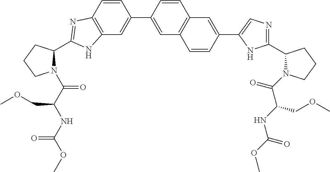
C12=C(C=CC(C3=CC4=C(C=C3)C=C(C3=CN=C(C5N(C(C(COC)NC(=O)OC)=O)CCC5)N3)C=C4)=C1)N=C(C1N(C(C(NC(OC)=O)COC)=O)CCC1)N2
